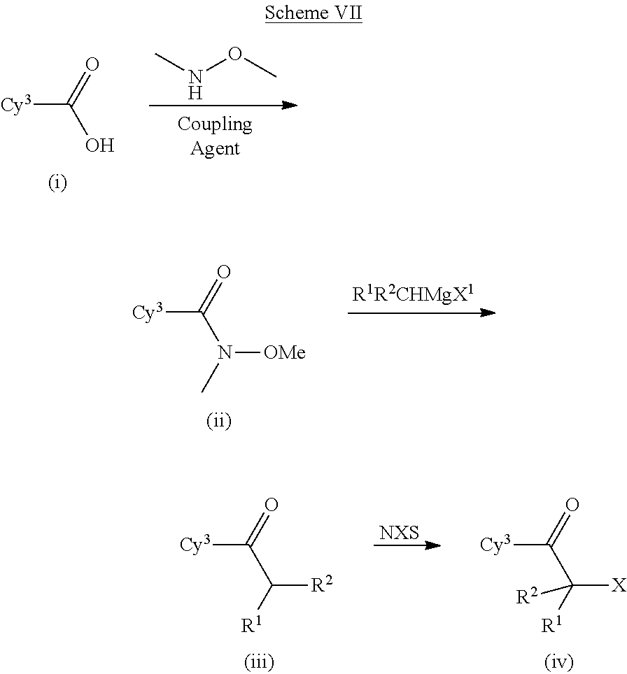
[Cy3]C(=O)O.CNOC.[Cy3]C(=O)N(C)[OMe].[NXS].[Cy3]C(=O)C([R1])[R2].[Cy3]C(=O)C([R1])([X])[R2]
